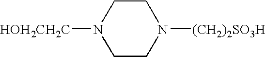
C1CN([(CH2)2SO3H])CCN1[HOH2CH2C]
